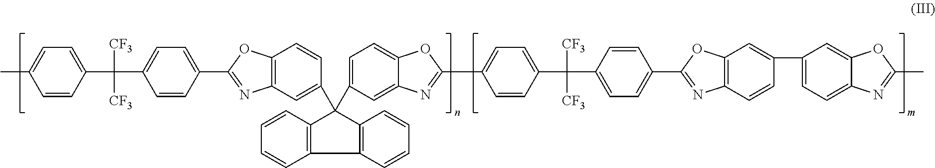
CC1=CC=C(C(C2=CC=C(C3=NC4=C(O3)C=CC(C3(C5=CC=C6C(=C5)N=C(C5=CC=C(C(C7=CC=C(C8=NC9=C(O8)C=C(C8=CC=C%10N=C(C)OC%10=C8)C=C9)C=C7)([CF3])[CF3])C=C5)O6)C5=C(C6=C3C=CC=C6)C=CC=C5)=C4)C=C2)([CF3])[CF3])C=C1
